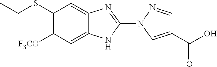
C1(SCC)=C([F3CO])C=C2C(=C1)N=C(N1C=C(C(=O)O)C=N1)N2
